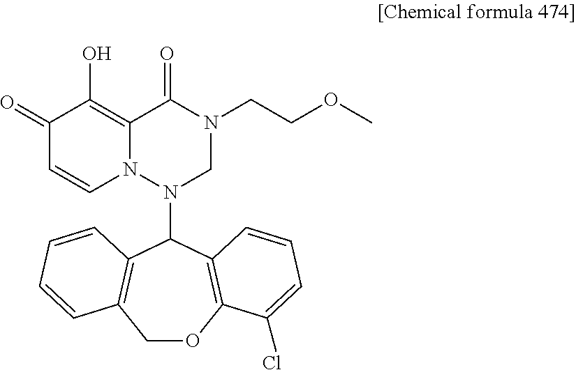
C1OC2=C(C(N3CN(CCOC)C(=O)C4=C(O)C(=O)C=CN34)C3=C1C=CC=C3)C=CC=C2Cl
